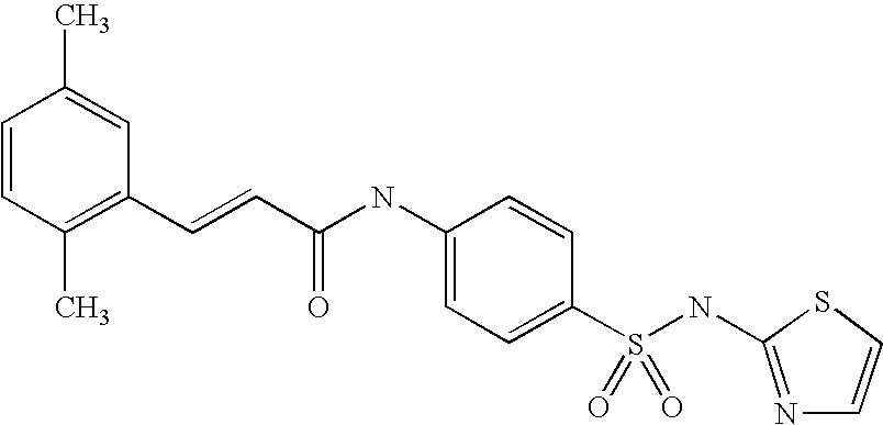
C1=CC(C)=C(C=CC(NC2=CC=C(S(NC3=NC=CS3)(=O)=O)C=C2)=O)C=C1C
